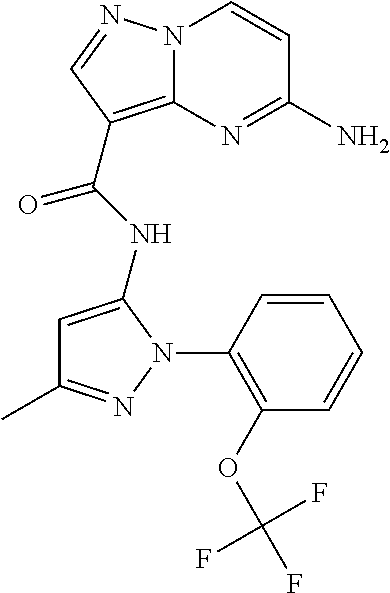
NC1=NC2=C(C(=O)NC3=CC(C)=NN3C3=C(OC(F)(F)F)C=CC=C3)C=NN2C=C1
